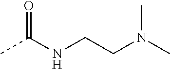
CC(NCCN(C)C)=O
